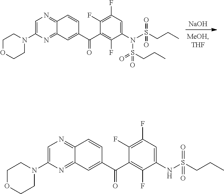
[NaOH].C12=NC=C(N3CCOCC3)N=C1C=C(C(C1=C(F)C(N(S(CCC)(=O)=O)S(CCC)(=O)=O)=CC(F)=C1F)=O)C=C2.C12=NC=C(N3CCOCC3)N=C1C=C(C(C1=C(F)C(NS(CCC)(=O)=O)=CC(F)=C1F)=O)C=C2
